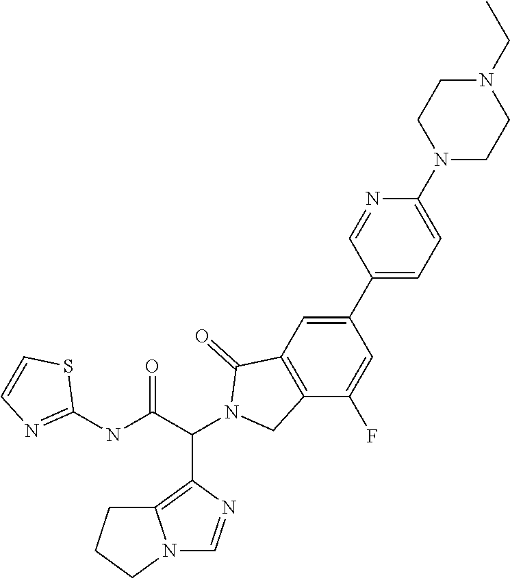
N1(C2=CC=C(C3=CC4=C(C(F)=C3)CN(C(C(NC3=NC=CS3)=O)C3=C5N(C=N3)CCC5)C4=O)C=N2)CCN(CC)CC1
